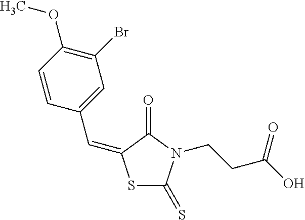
S1C(=S)N(CCC(O)=O)C(=O)C1=CC1=CC(Br)=C(OC)C=C1
